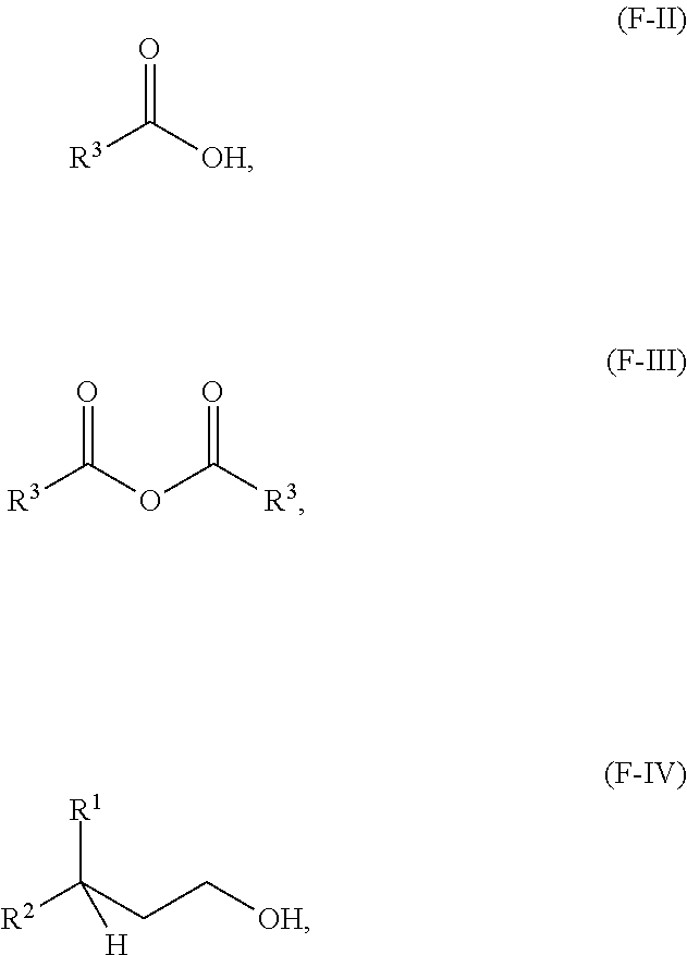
[R3]C([OH])=O.[R3]C(OC(=O)[R3])=O.[R2]C([R1])(CC[OH])[H]
